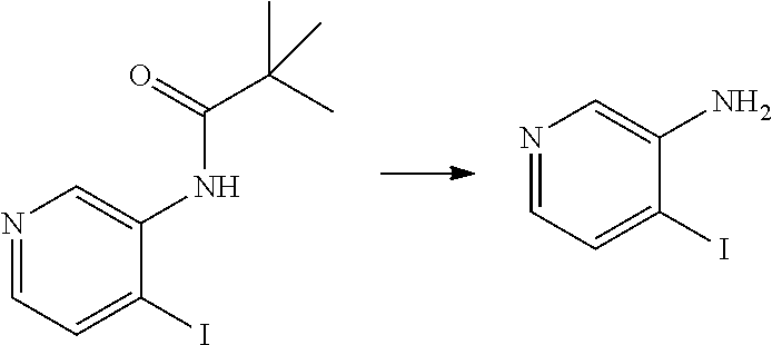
N1=CC=C(I)C(N)=C1.N1=CC=C(I)C(NC(C(C)(C)C)=O)=C1
